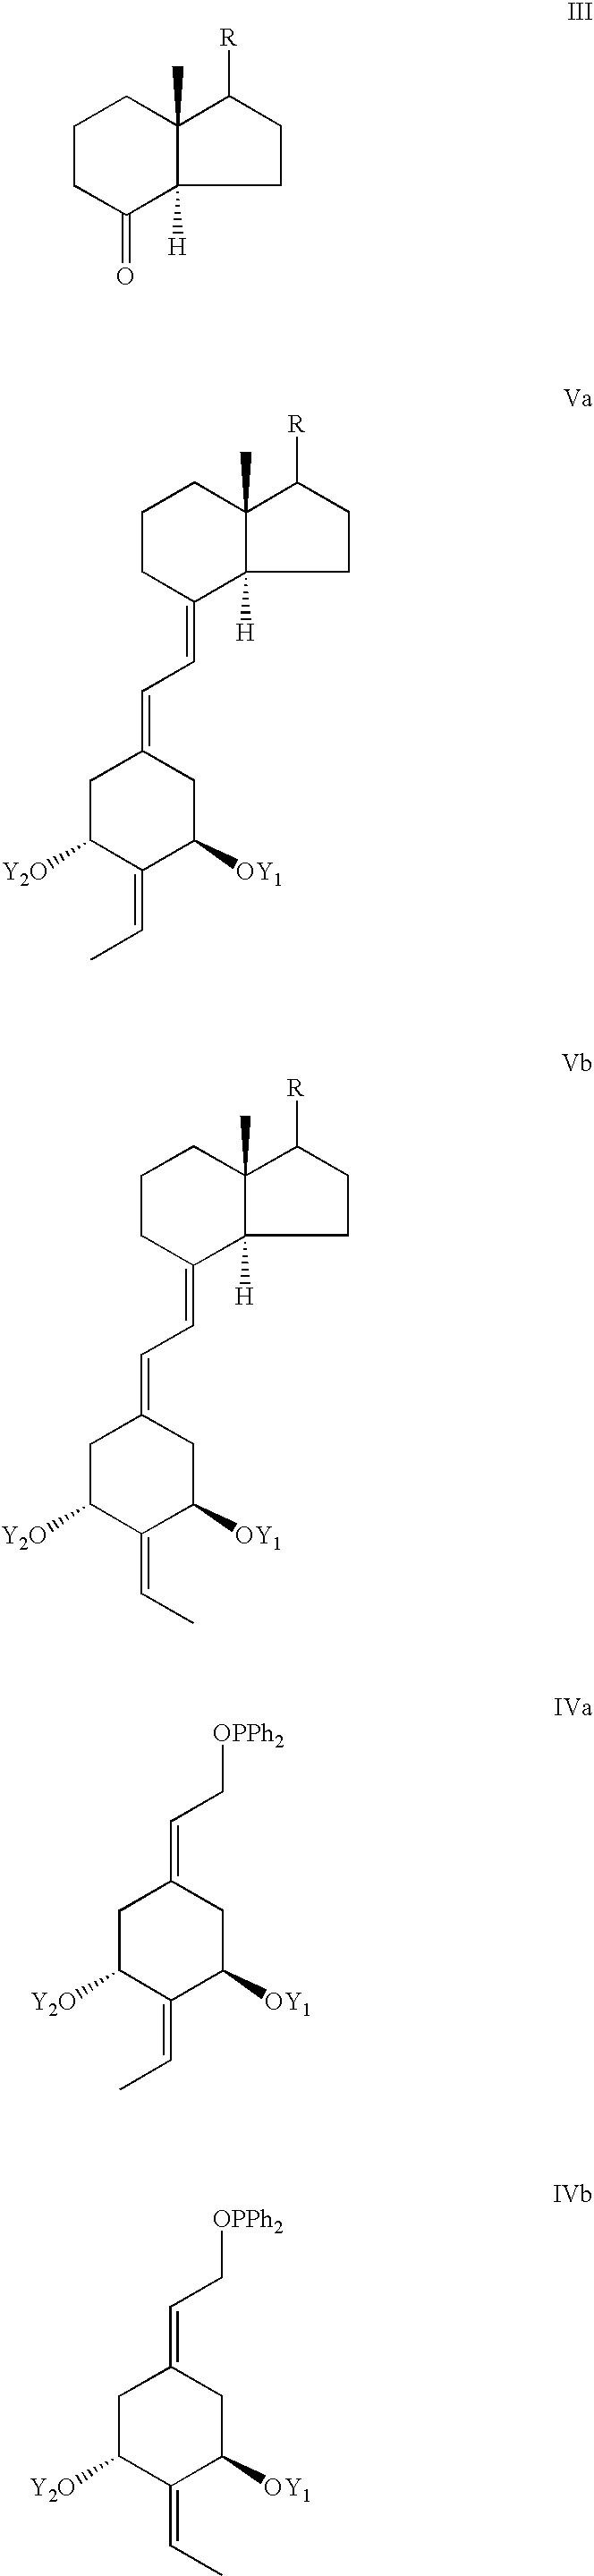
C1CC(=O)C2([H])C(C)(C1)C([R])CC2.C1CC(=CC=C2CC([Y2O])C(=CC)C([OY1])C2)C2([H])C(C)(C1)C([R])CC2.C1CC(=CC=C2CC([Y2O])C(=CC)C([OY1])C2)C2([H])C(C)(C1)C([R])CC2.[OPPh2]CC=C1CC([Y2O])C(=CC)C([OY1])C1.[OPPh2]CC=C1CC([Y2O])C(=CC)C([OY1])C1
